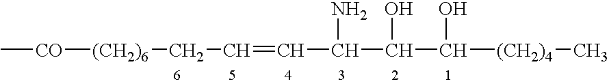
C[CO][(CH2)6]CC=CC(N)C(O)C([(CH2)4]C)O
